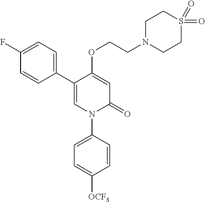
C1=C(OCCN2CCS(=O)(=O)CC2)C(C2=CC=C(F)C=C2)=CN(C2=CC=C([OCF3])C=C2)C1=O
